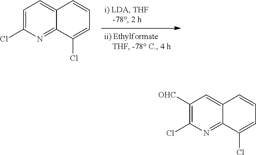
ClC1=C([OHC])C=C2C(=N1)C(Cl)=CC=C2.ClC1=CC=C2C(=N1)C(Cl)=CC=C2
